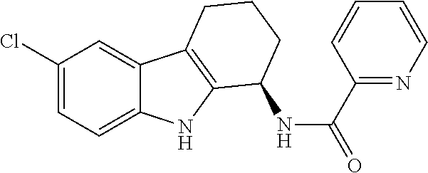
C1(Cl)=CC=C2C(=C1)C1=C(N2)C(NC(C2=NC=CC=C2)=O)CCC1
